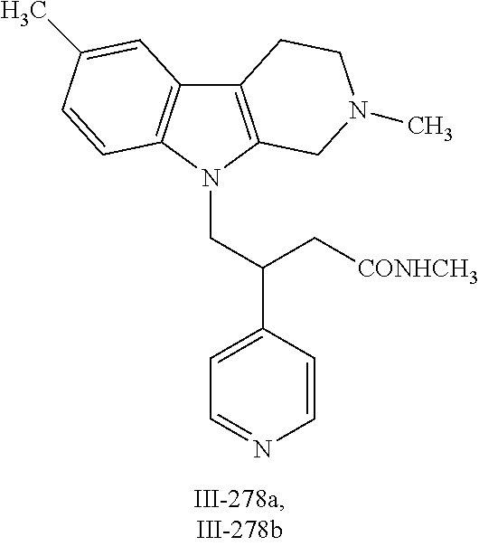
C12=C(N(CC(C3=CC=NC=C3)C[CONHCH3])C3=C1C=C(C)C=C3)CN(C)CC2
